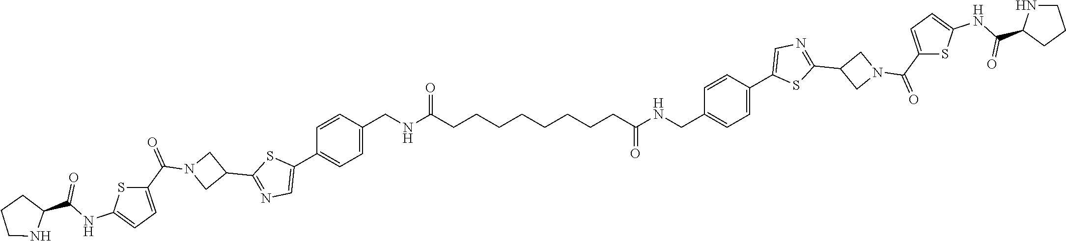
C1=CC(CNC(CCCCCCCCC(NCC2=CC=C(C3=CN=C(C4CN(C(C5=CC=C(NC(C6NCCC6)=O)S5)=O)C4)S3)C=C2)=O)=O)=CC=C1C1=CN=C(C2CN(C(C3=CC=C(NC(C4NCCC4)=O)S3)=O)C2)S1
